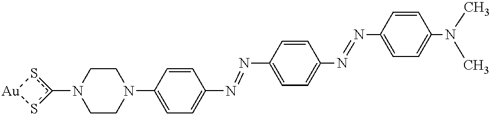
C1CN(C2=CC=C(N=NC3=CC=C(N=NC4=CC=C(N(C)C)C=C4)C=C3)C=C2)CCN1c1s[Au]s1
